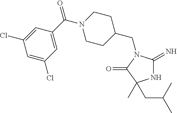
N1C(=N)N(CC2CCN(C(C3=CC(Cl)=CC(Cl)=C3)=O)CC2)C(=O)C1(C)CC(C)C
